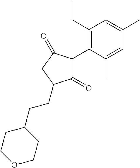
C1(=O)C(C2=C(CC)C=C(C)C=C2C)C(=O)CC1CCC1CCOCC1
